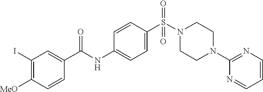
C1(I)=C([MeO])C=CC(C(NC2=CC=C(S(N3CCN(C4=NC=CC=N4)CC3)(=O)=O)C=C2)=O)=C1
